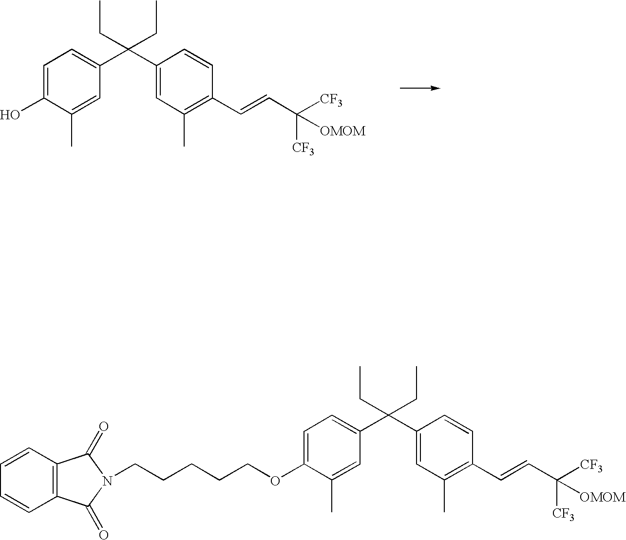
C1=C(O)C(C)=CC(C(C2=CC(C)=C(C=CC([CF3])([CF3])[OMOM])C=C2)(CC)CC)=C1.C1=C(OCCCCCN2C(=O)C3=C(C2=O)C=CC=C3)C(C)=CC(C(C2=CC(C)=C(C=CC([CF3])([CF3])[OMOM])C=C2)(CC)CC)=C1
